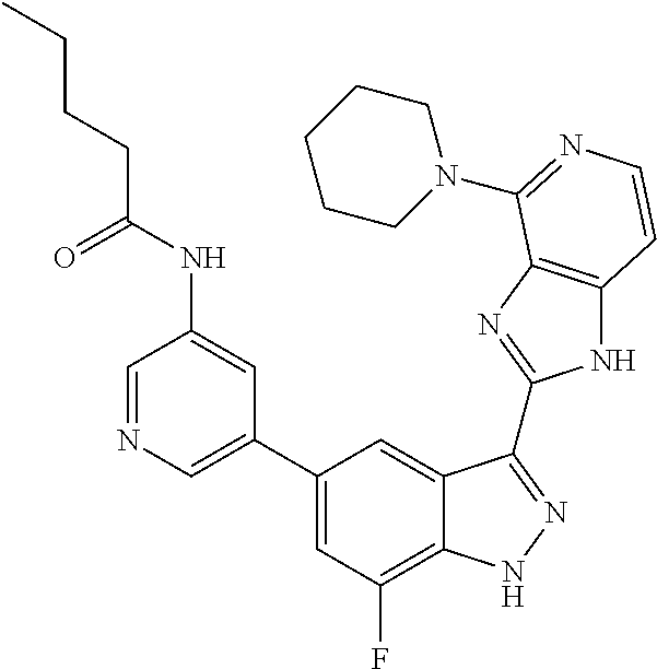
C1=C(C2=CC(F)=C3C(=C2)C(C2=NC4=C(N2)C=CN=C4N2CCCCC2)=NN3)C=C(NC(CCCC)=O)C=N1
